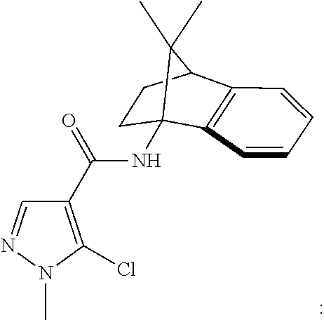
N(C12C3=C(C=CC=C3)C(CC1)C2(C)C)C(=O)C1=C(Cl)N(C)N=C1
